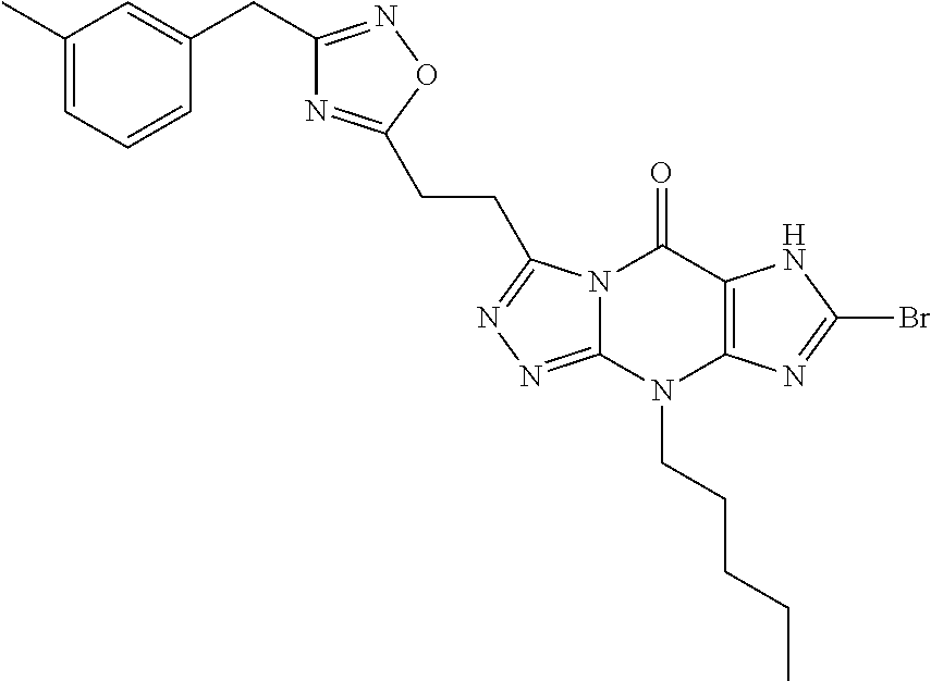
C1(C)=CC=CC(CC2=NOC(CCC3=NN=C4N3C(=O)C3=C(N4CCCCC)N=C(Br)N3)=N2)=C1
